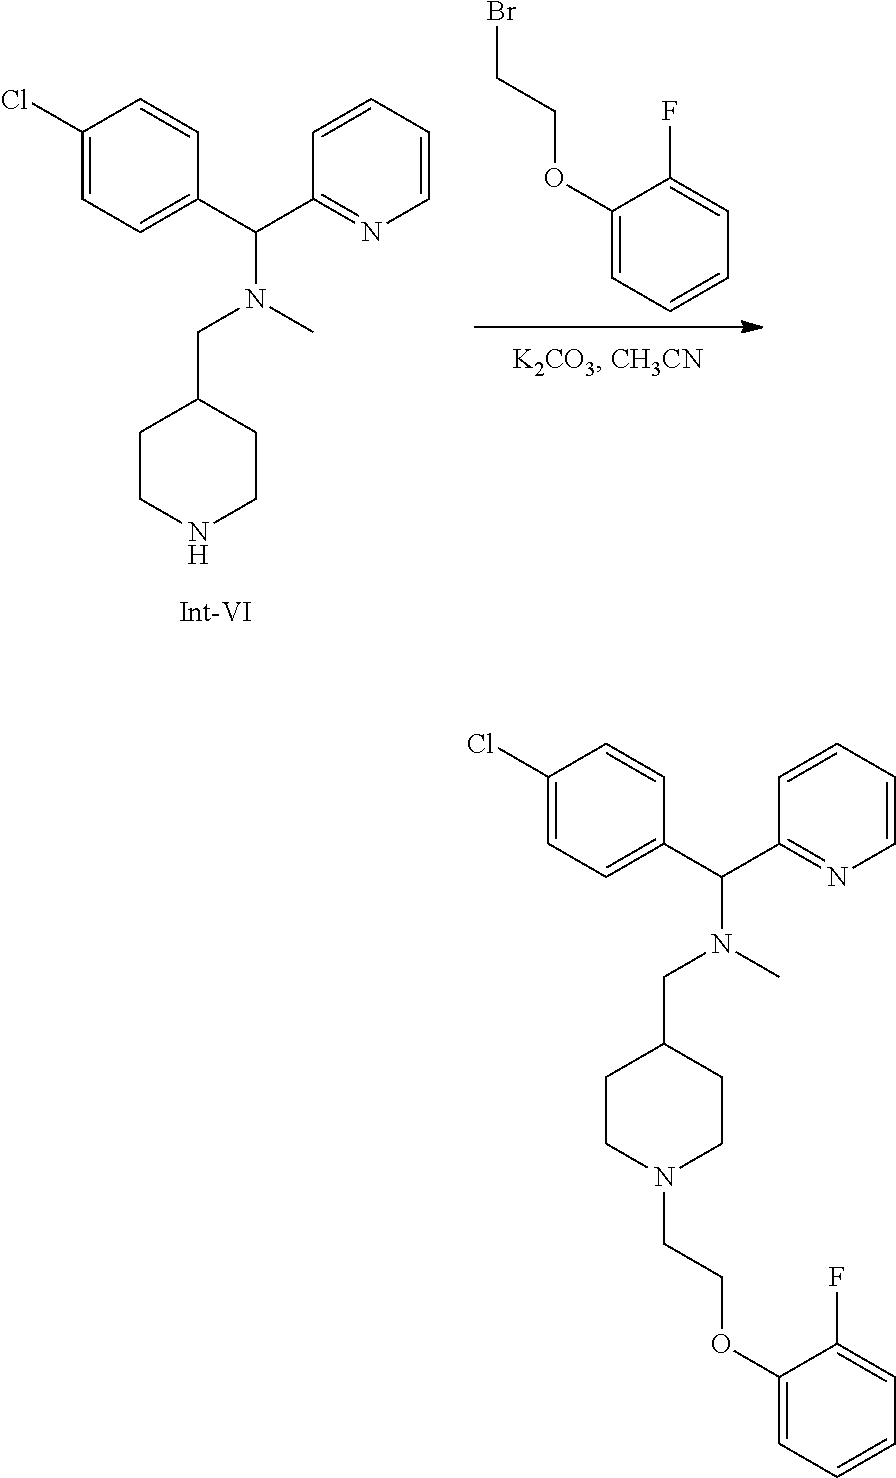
C1(OCCBr)=CC=CC=C1F.C1CNCCC1CN(C(C1=CC=C(Cl)C=C1)C1=NC=CC=C1)C.C1CN(CCOC2=CC=CC=C2F)CCC1CN(C(C1=CC=C(Cl)C=C1)C1=NC=CC=C1)C
